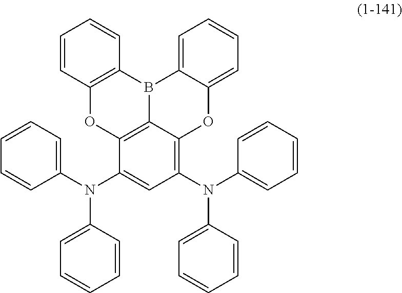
C12=C3C(=C(N(C4=CC=CC=C4)C4=CC=CC=C4)C=C1N(C1=CC=CC=C1)C1=CC=CC=C1)OC1=CC=CC=C1B3C1=C(O2)C=CC=C1
